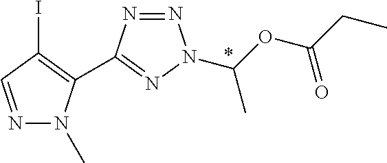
N1=CC(I)=C(C2=NN(C(OC(CC)=O)C)N=N2)N1C
